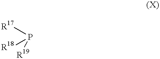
[R18]P([R17])[R19]
